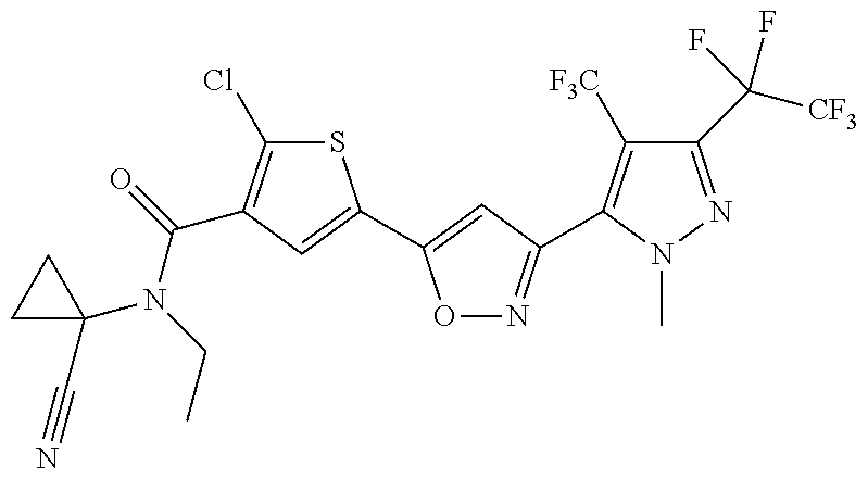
C1(N(C(=O)C2=C(Cl)SC(C3=CC(C4=C([F3C])C(C([CF3])(F)F)=NN4C)=NO3)=C2)CC)(C#N)CC1
